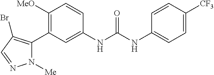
C1([OMe])=C(C2=C(Br)C=NN2[Me])C=C(NC(=O)NC2=CC=C([CF3])C=C2)C=C1
